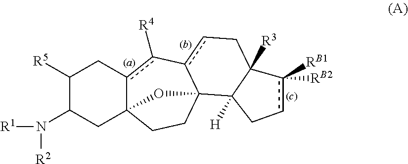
C1([R5])C(N([R1])[R2])CC23c(c([R4])-c4cCC5([R3])C([H])(C4(CC2)O3)Ccc5([RB1])[RB2])C1
